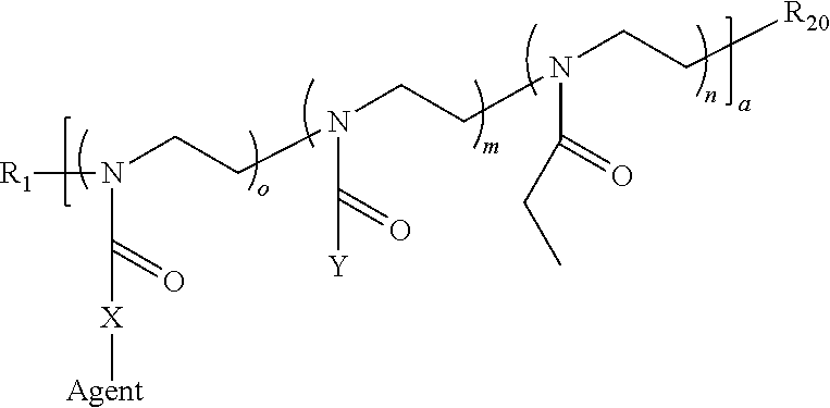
[R1]N(CCN(CCN(CC[R20])C(=O)CC)C([Y])=O)C(=O)[X][Agent]
